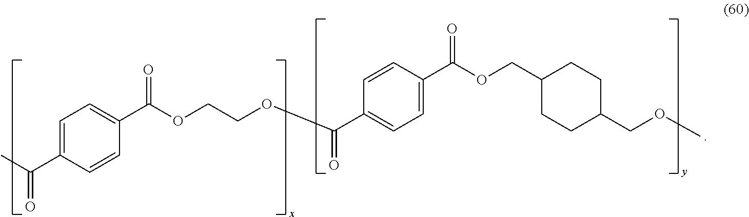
C1=C(C(=O)C)C=CC(C(OCCOC(C2=CC=C(C(OCC3CCC(COC)CC3)=O)C=C2)=O)=O)=C1
